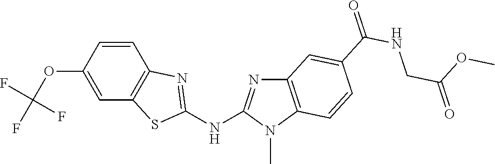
O(C1=CC2=C(C=C1)N=C(NC1=NC3=C(N1C)C=CC(C(NCC(=O)OC)=O)=C3)S2)C(F)(F)F
